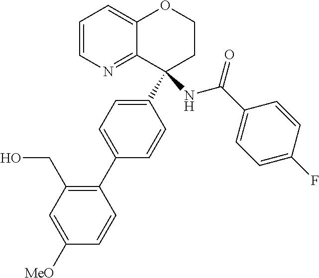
C1=CN=C2C(=C1)OCCC2(C1=CC=C(C2=C(CO)C=C([MeO])C=C2)C=C1)NC(C1=CC=C(F)C=C1)=O
